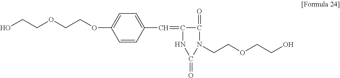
C1=CC(C=C2C(=O)N(CCOCCO)C(=O)N2)=CC=C1OCCOCCO
